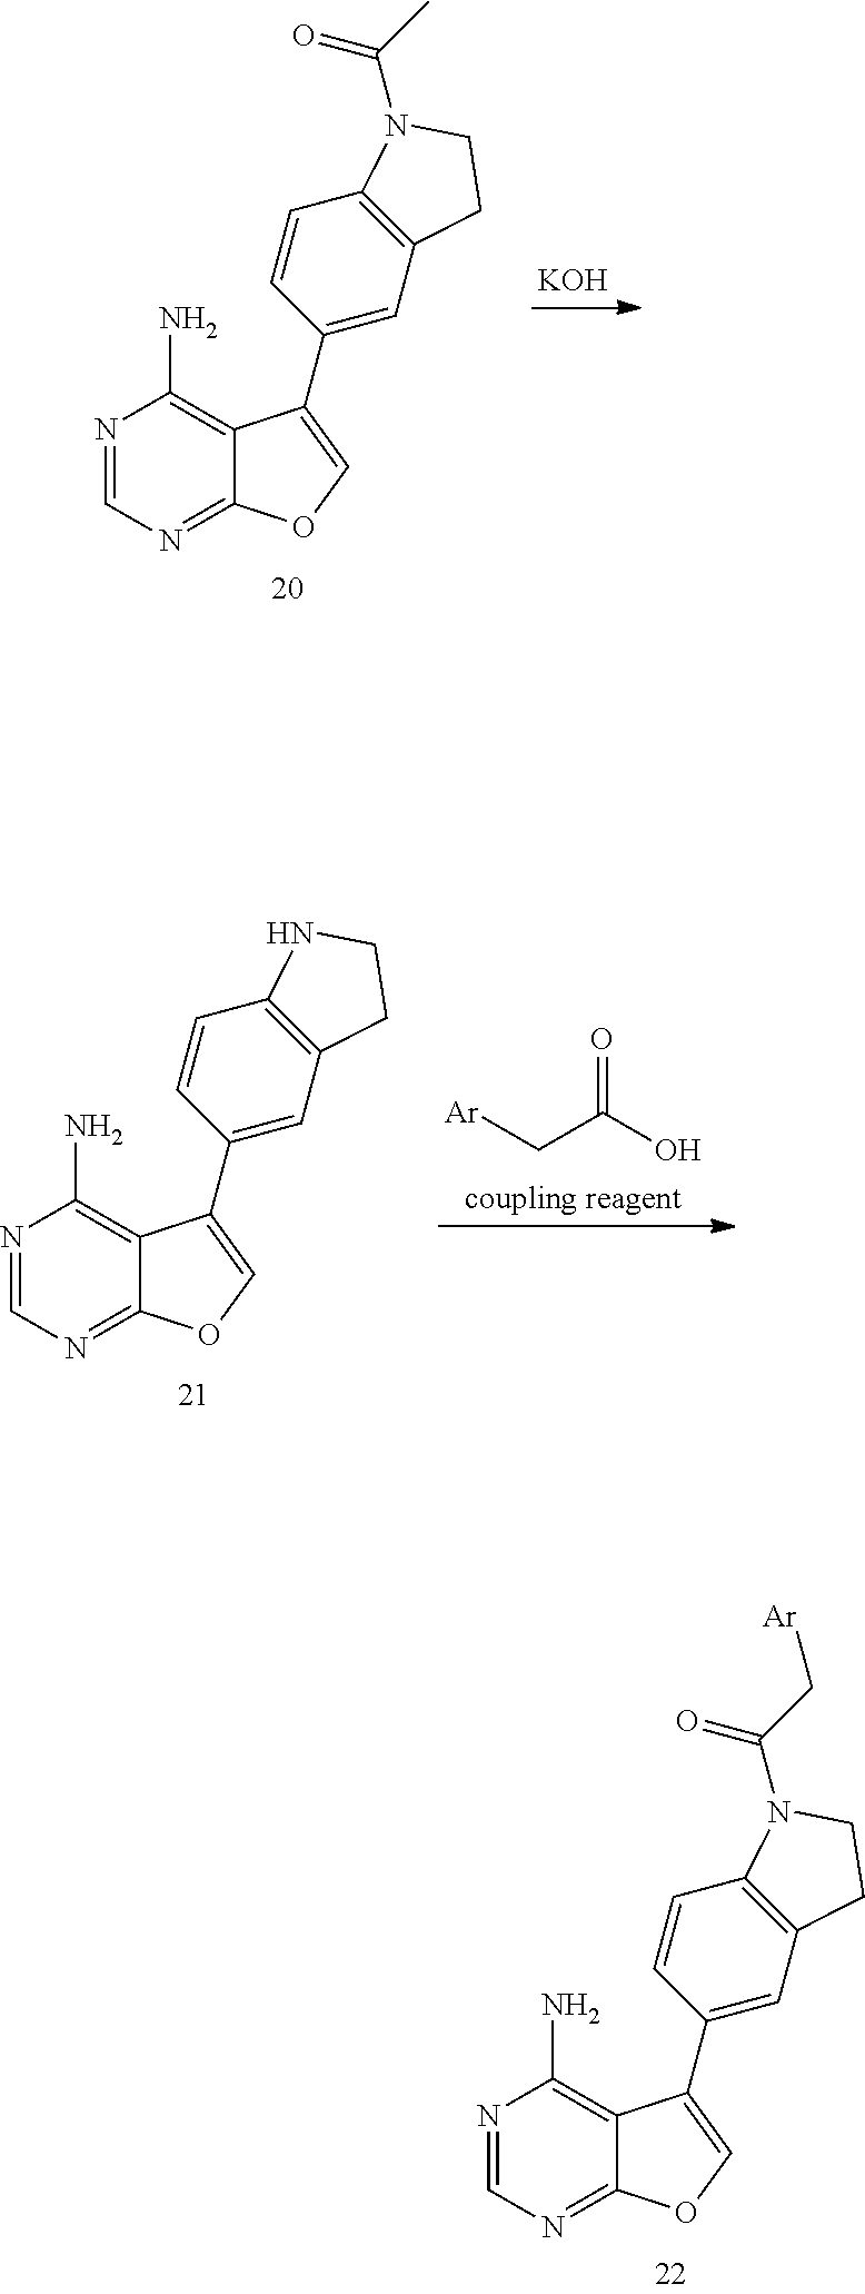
C1(C2=COC3=NC=NC(N)=C32)=CC2=C(C=C1)N(C(C)=O)CC2.[KOH].[Ar]CC(O)=O.C1(C2=COC3=NC=NC(N)=C32)=CC2=C(C=C1)NCC2.C1(C2=COC3=NC=NC(N)=C32)=CC2=C(C=C1)N(C(C[Ar])=O)CC2
